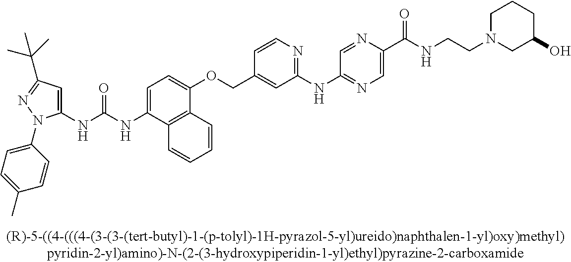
N(C(NC1=CC(C(C)(C)C)=NN1C1=CC=C(C)C=C1)=O)C1=CC=C(OCC2=CC(NC3=NC=C(C(NCCN4CC(O)CCC4)=O)N=C3)=NC=C2)C2=C1C=CC=C2
